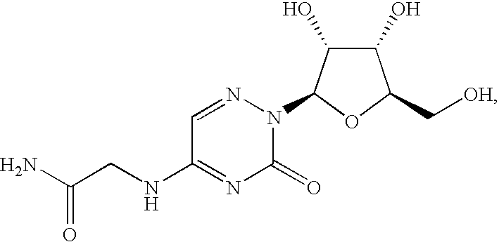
C1=NN(C2C(O)C(O)C(C[OH])O2)C(=O)N=C1NCC(N)=O
